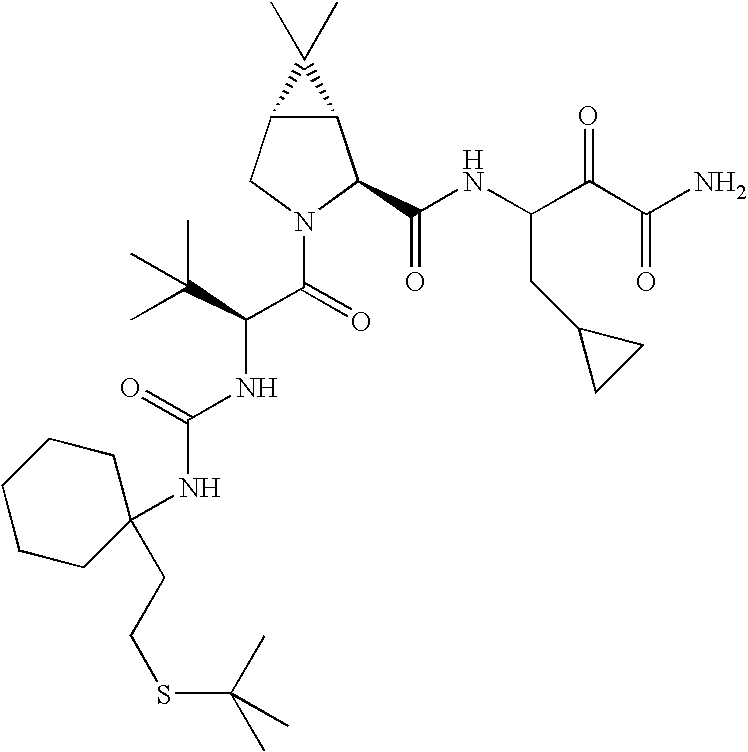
C12C(CN(C(=O)C(C(C)(C)C)NC(NC3(CCSC(C)(C)C)CCCCC3)=O)C1C(NC(C(C(N)=O)=O)CC1CC1)=O)C2(C)C
